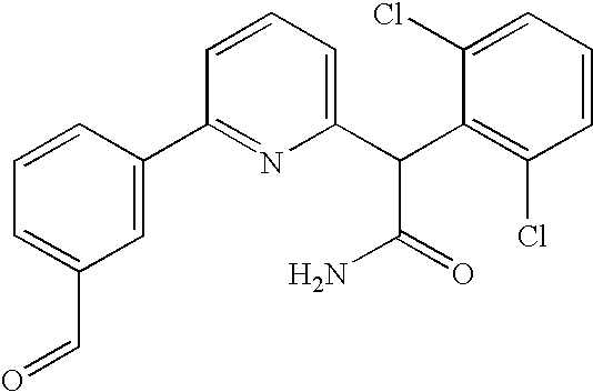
C1=C(C=O)C=C(C2=NC(C(C3=C(Cl)C=CC=C3Cl)C(=O)N)=CC=C2)C=C1
